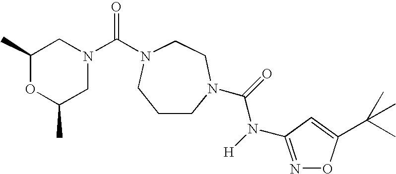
N1(C(=O)N2CCN(C(=O)N([H])C3=NOC(C(C)(C)C)=C3)CCC2)CC(C)OC(C)C1
